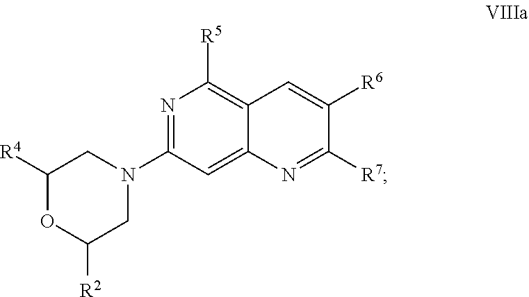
C1C([R2])OC([R4])CN1C1=NC([R5])=C2C=C([R6])C([R7])=NC2=C1
